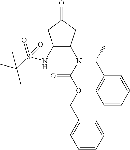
C1(NS(C(C)(C)C)(=O)=O)C(N(C(C2=CC=CC=C2)C)C(OCC2=CC=CC=C2)=O)CC(=O)C1
